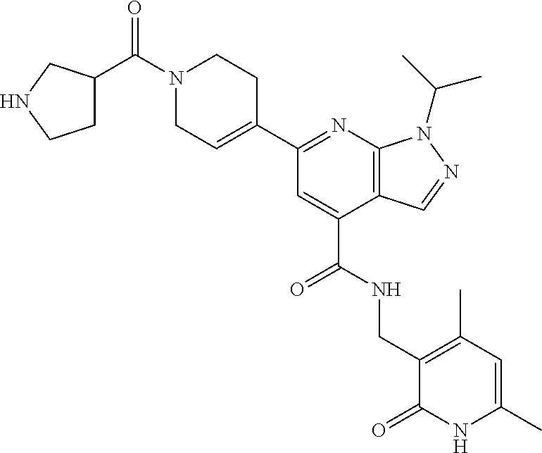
C1(C2=NC3=C(C(C(NCC4=C(C)C=C(C)NC4=O)=O)=C2)C=NN3C(C)C)=CCN(C(=O)C2CCNC2)CC1
